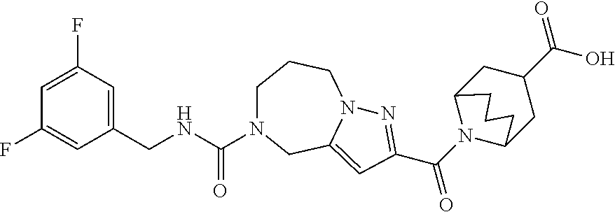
C1=C(F)C=C(F)C=C1CNC(=O)N1CCCN2C(=CC(C(N3C4CC(C(O)=O)CC3CCC4)=O)=N2)C1
